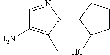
C1(N2N=CC(N)=C2C)C(O)CCC1
